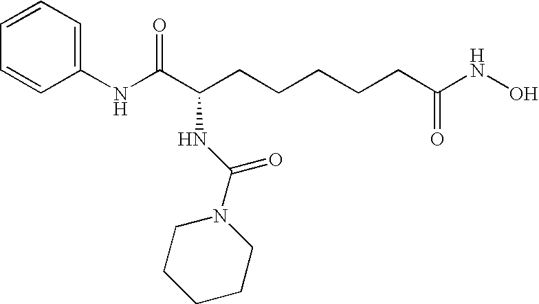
C1(NC(C(CCCCCC(NO)=O)NC(=O)N2CCCCC2)=O)=CC=CC=C1
